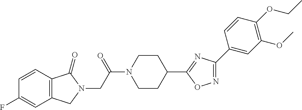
C1CC(C2=NC(C3=CC(OC)=C(OCC)C=C3)=NO2)CCN1C(=O)CN1C(=O)C2=C(C1)C=C(F)C=C2
